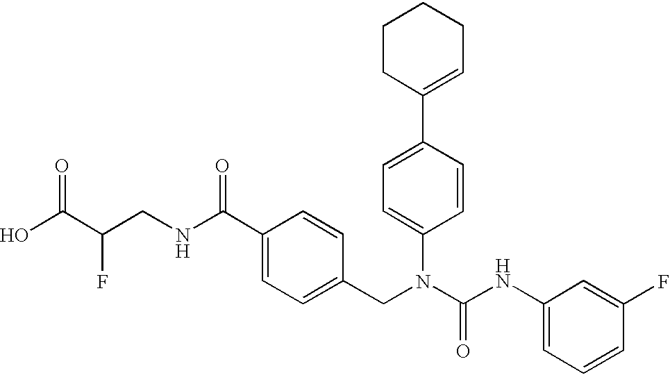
OC(C(CNC(C1=CC=C(CN(C(NC2=CC=CC(F)=C2)=O)C2=CC=C(C3=CCCCC3)C=C2)C=C1)=O)F)=O
